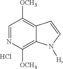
C1=NC([OCH3])=C2C(=C1[OCH3])C=CN2[H].Cl
